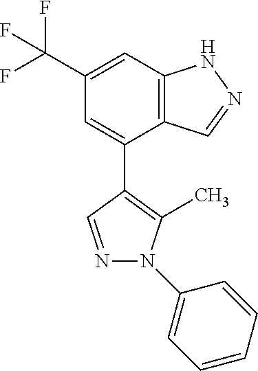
C1(C(F)(F)F)=CC2=C(C(C3=C(C)N(C4=CC=CC=C4)N=C3)=C1)C=NN2
